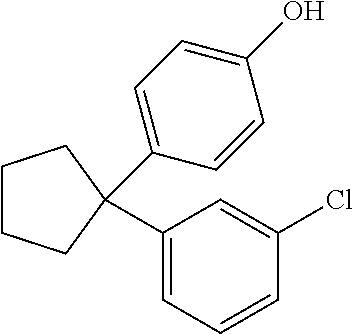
C1CCC(C2=CC=CC(Cl)=C2)(C2=CC=C(O)C=C2)C1
